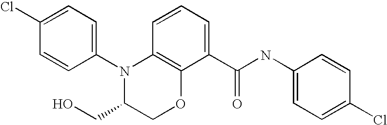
C1(N2C(CO)COC3=C2C=CC=C3C(NC2=CC=C(Cl)C=C2)=O)=CC=C(Cl)C=C1
